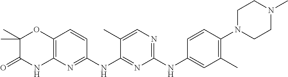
C1(NC2=CC(C)=C(N3CCN(C)CC3)C=C2)=NC=C(C)C(NC2=NC3=C(C=C2)OC(C)(C)C(=O)N3)=N1
